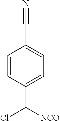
C1=CC(C(Cl)[NCO])=CC=C1C#N
